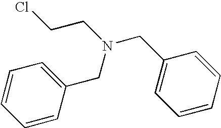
C1=CC=C(CN(CCCl)CC2=CC=CC=C2)C=C1
